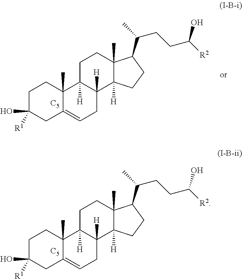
C1C([R1])(O)CC2=CCC3([H])C([H])(C2(C)C1)CCC1(C)C3([H])CCC1C(C)CCC([R2])O.[C5].C1C([R1])(O)CC2=CCC3([H])C([H])(C2(C)C1)CCC1(C)C3([H])CCC1C(C)CCC([R2])O.[C5]
